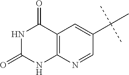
C12=C(N=CC(C(C)(C)C)=C1)NC(=O)NC2=O
